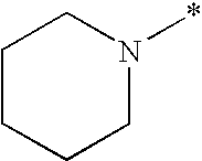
C1CCCN(*)C1
